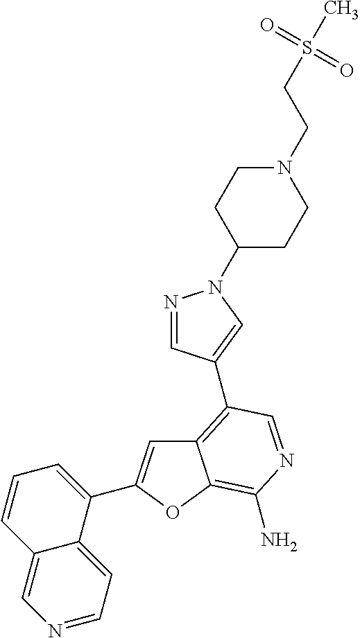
C12=C(C3=CN(C4CCN(CCS(=O)(=O)C)CC4)N=C3)C=NC(N)=C1OC(C1=CC=CC3=CN=CC=C13)=C2
